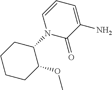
C1(N2C(=O)C(N)=CC=C2)CCCCC1OC
